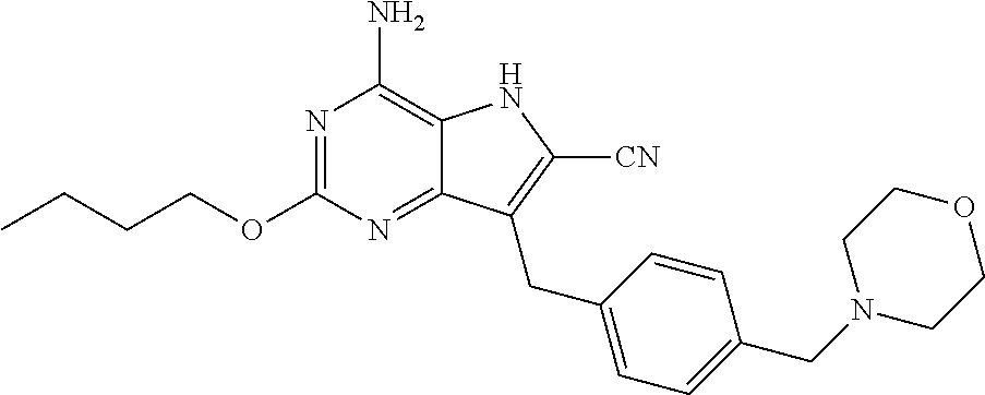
N1=C(OCCCC)N=C2C(=C1N)NC([CN])=C2CC1=CC=C(CN2CCOCC2)C=C1
